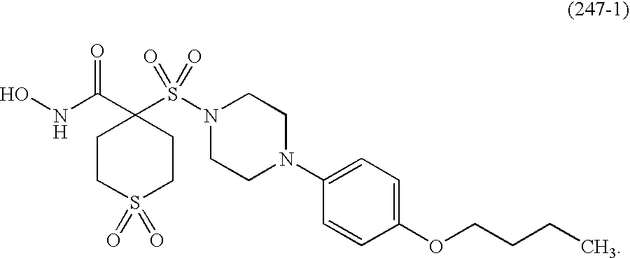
ONC(C1(S(N2CCN(C3=CC=C(OCCCC)C=C3)CC2)(=O)=O)CCS(=O)(=O)CC1)=O
